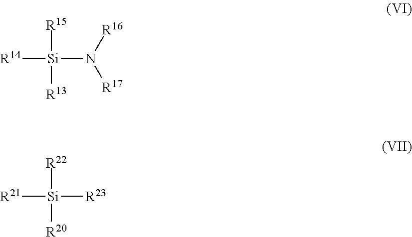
[R14][Si]([R15])(N([R16])[R17])[R13].[R21][Si]([R22])([R23])[R20]
